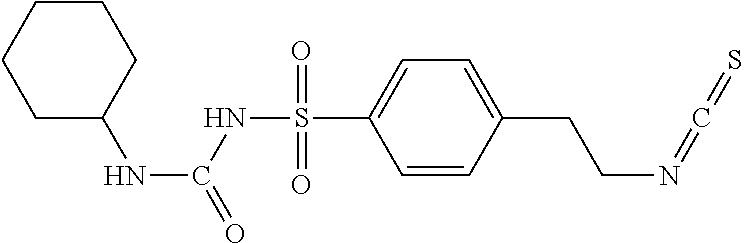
C1C(NC(=O)NS(=O)(=O)C2=CC=C(CCN=C=S)C=C2)CCCC1
